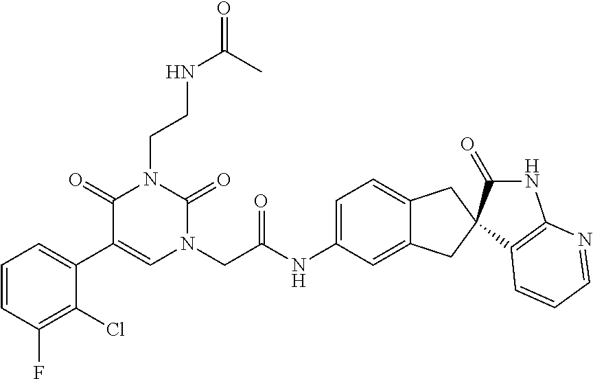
C1=CC(F)=C(Cl)C(C2=CN(CC(NC3=CC=C4C(=C3)CC3(C4)C4=C(N=CC=C4)NC3=O)=O)C(=O)N(CCNC(C)=O)C2=O)=C1
